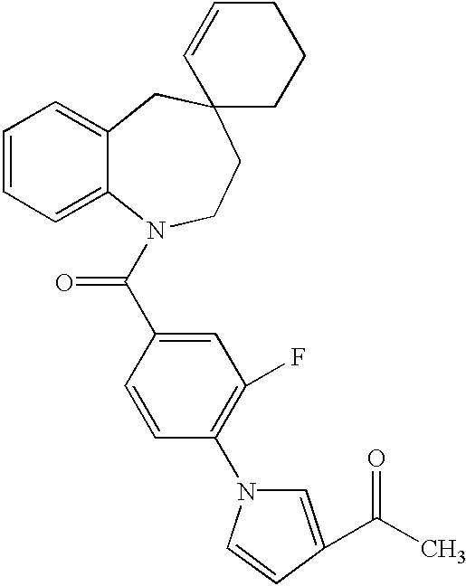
C1=CC=C2C(=C1)CC1(CCN2C(C2=CC(F)=C(N3C=C(C(C)=O)C=C3)C=C2)=O)CCCC=C1
